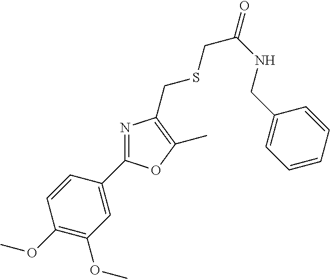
C1(C2=NC(CSCC(NCC3=CC=CC=C3)=O)=C(C)O2)=CC(OC)=C(OC)C=C1
